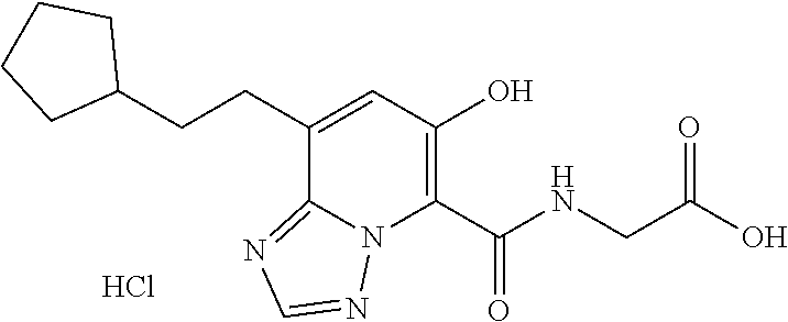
C(C1=CC(O)=C(C(NCC(O)=O)=O)N2C1=NC=N2)CC1CCCC1.Cl
